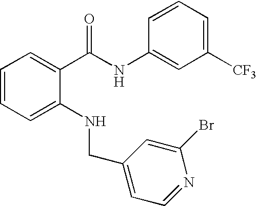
C1=C(NCC2=CC=NC(Br)=C2)C(C(NC2=CC([CF3])=CC=C2)=O)=CC=C1
